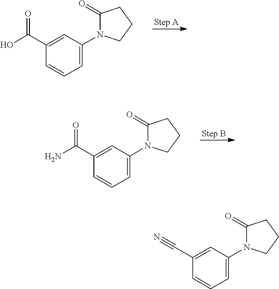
C1=C(N2C(=O)CCC2)C=C(C(O)=O)C=C1.C1=C(N2C(=O)CCC2)C=C(C(N)=O)C=C1.C1=C(N2C(=O)CCC2)C=C(C#N)C=C1
